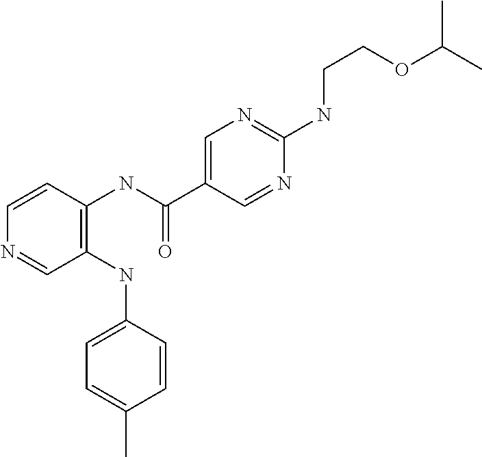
C1(NC2=CC=C(C)C=C2)=C(NC(C2=CN=C(NCCOC(C)C)N=C2)=O)C=CN=C1
